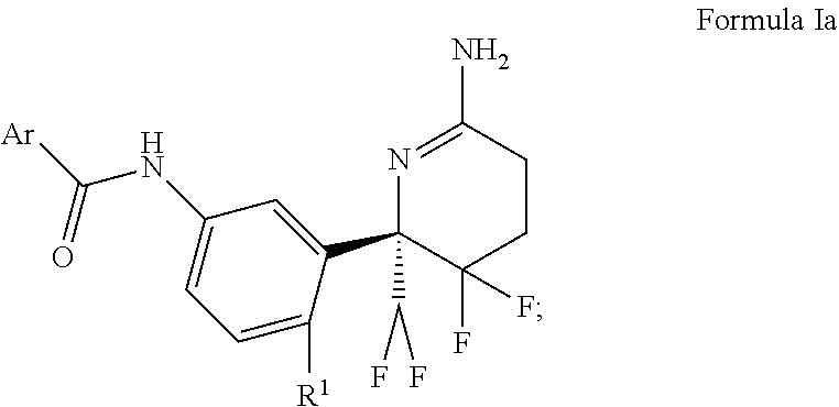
C1(C(F)F)(C2=CC(NC([Ar])=O)=CC=C2[R1])N=C(N)CCC1(F)F
